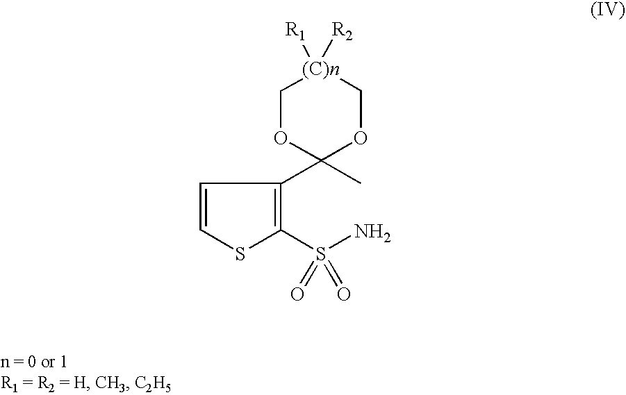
C1=CC(C2(C)OC[(C)n]([R2])([R1])CO2)=C(S(N)(=O)=O)S1
